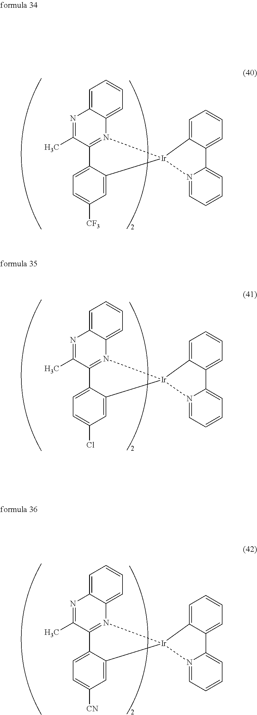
C1=C2C(=CC=C1)N1=C(C(C)=N2)C2=CC=C([CF3])C=C2[Ir]12N1=CC=CC=C1C1=CC=CC=C21.C1=C2C(=CC=C1)N1=C(C(C)=N2)C2=CC=C(Cl)C=C2[Ir]12N1=CC=CC=C1C1=CC=CC=C21.C1=C2C(=CC=C1)N1=C(C(C)=N2)C2=CC=C([CN])C=C2[Ir]12N1=CC=CC=C1C1=CC=CC=C21
